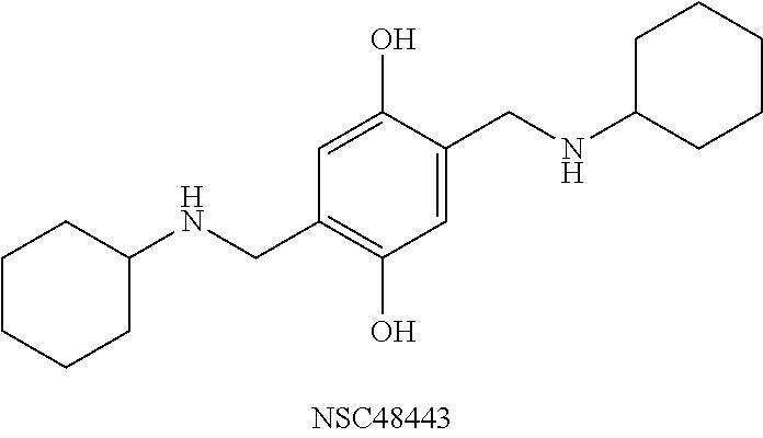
C1=C(CNC2CCCCC2)C(O)=CC(CNC2CCCCC2)=C1O
